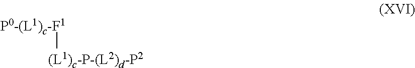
[P0-(L1)c-F1][(L1)c-P-(L2)d-P2]
